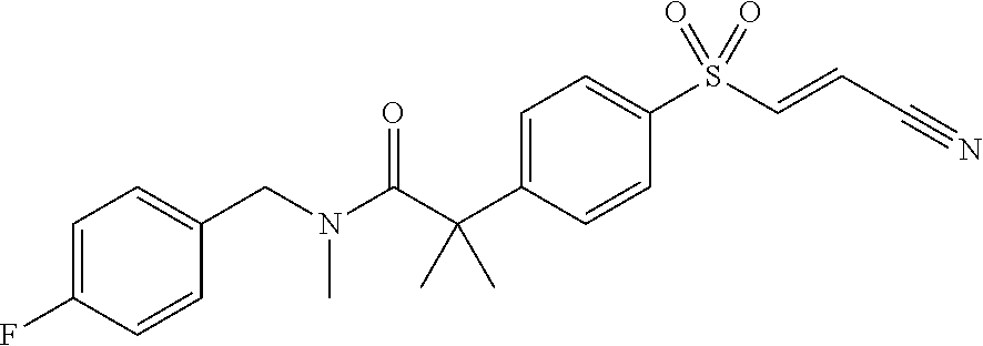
C1=C(CN(C(C(C2=CC=C(S(C=CC#N)(=O)=O)C=C2)(C)C)=O)C)C=CC(F)=C1
